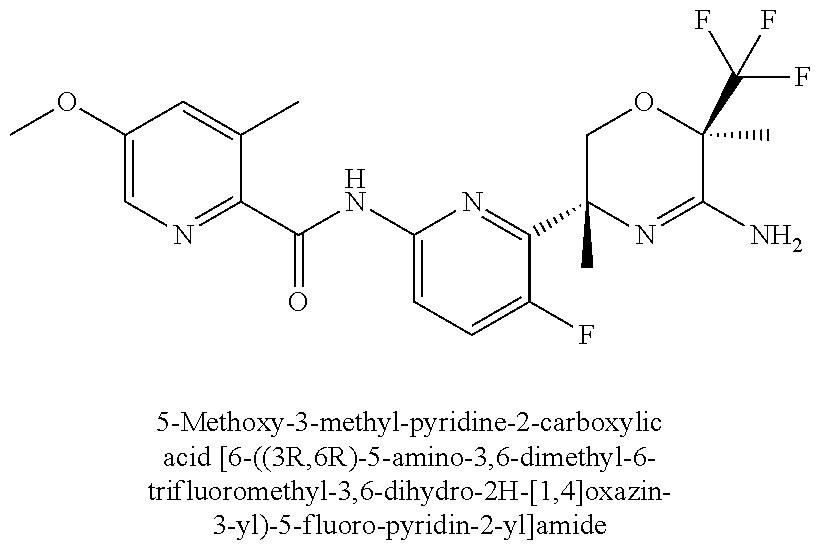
COC1=CN=C(C(NC2=CC=C(F)C(C3(C)N=C(N)C(C)(C(F)(F)F)OC3)=N2)=O)C(C)=C1
